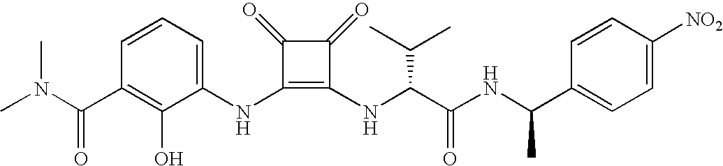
CN(C(C1=C(O)C(NC2=C(NC(C(NC(C3=CC=C([NO2])C=C3)C)=O)C(C)C)C(=O)C2=O)=CC=C1)=O)C
